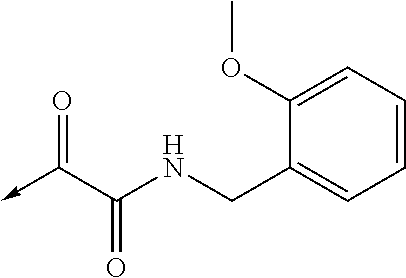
C(=O)(C(=O)->C)NCC1=CC=CC=C1OC
